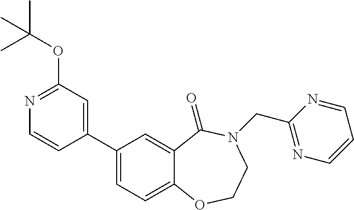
N1=C(OC(C)(C)C)C=C(C2=CC=C3C(=C2)C(=O)N(CC2=NC=CC=N2)CCO3)C=C1
